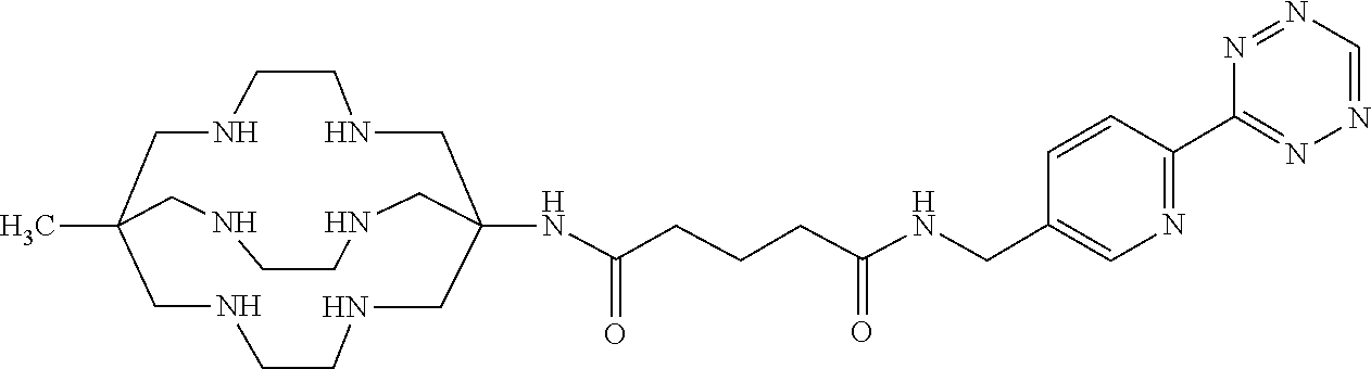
CC12CNCCNCC(NC(CCCC(NCC3=CN=C(C4=NN=CN=N4)C=C3)=O)=O)(CNCCNC1)CNCCNC2
